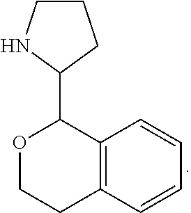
C1CNC(C2OCCC3=C2C=CC=C3)C1
